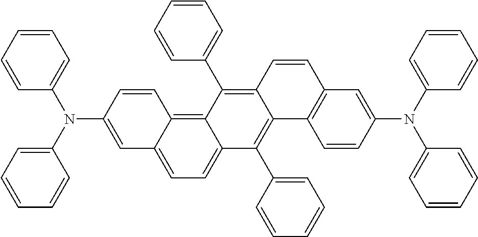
C1=C(N(C2=CC=CC=C2)C2=CC=CC=C2)C=CC2=C3C(=CC=C12)C(C1=CC=CC=C1)=C1C(=C3C2=CC=CC=C2)C=CC2=C1C=CC(N(C1=CC=CC=C1)C1=CC=CC=C1)=C2
